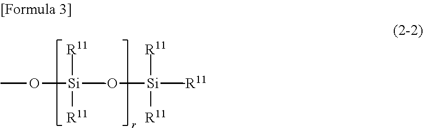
O([Si](O[Si]([R11])(C)([R11])[R11])(C)([R11])[R11])C
